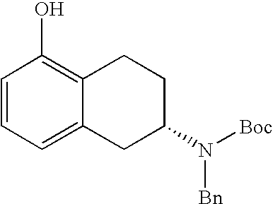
C1=CC=C2C(=C1O)CCC(N([Boc])[Bn])C2
